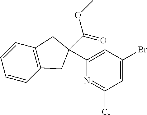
C1=CC2=C(C=C1)CC(C1=CC(Br)=CC(Cl)=N1)(C(=O)OC)C2
